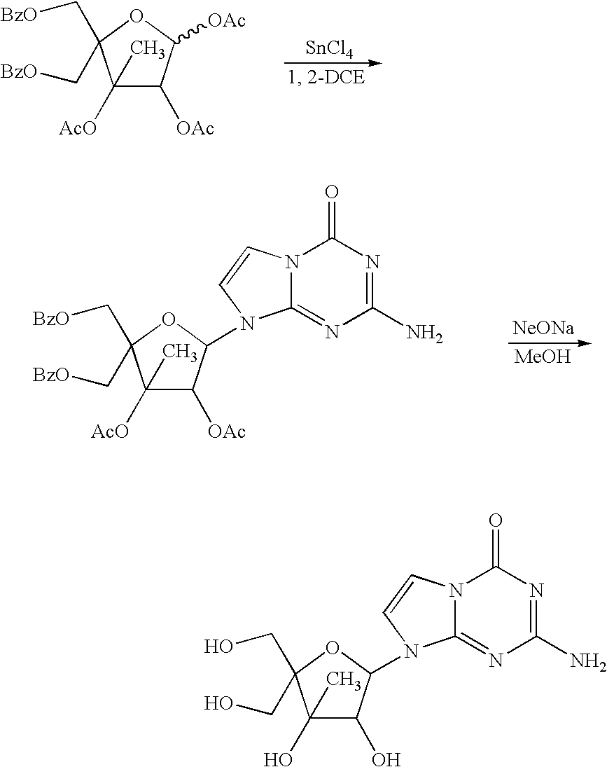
C1([AcO])(C)C([OAc])C([OAc])OC1(C[BzO])C[BzO].[SnCl4].C1([AcO])(C)C([OAc])C(N2C3=NC(N)=NC(=O)N3C=C2)OC1(C[BzO])C[BzO].[NeONa].[MeOH].C1(O)(C)C(O)C(N2C3=NC(N)=NC(=O)N3C=C2)OC1(CO)CO
